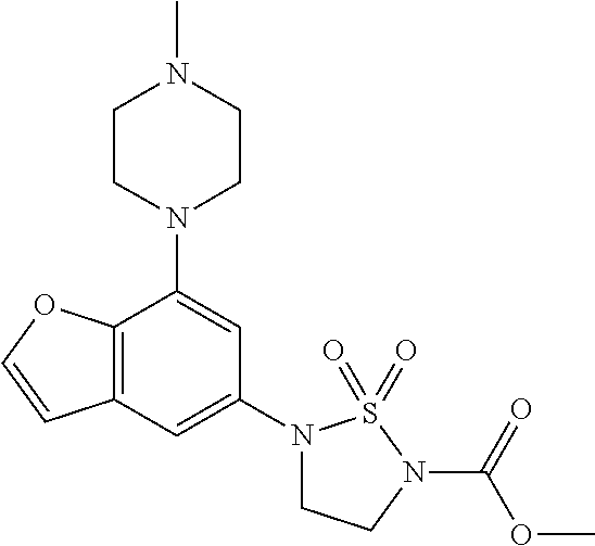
C12=C(C=C(N3CCN(C(=O)OC)S3(=O)=O)C=C1N1CCN(C)CC1)C=CO2
